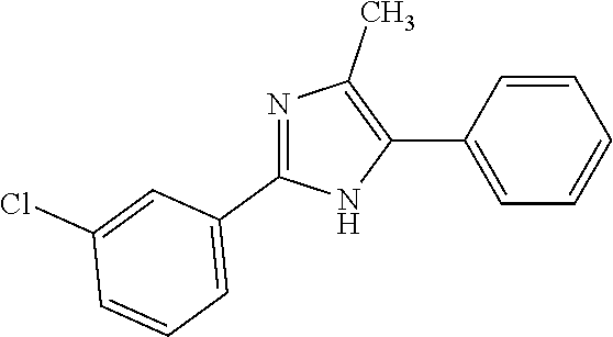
N1=C(C2=CC=CC(Cl)=C2)NC(C2=CC=CC=C2)=C1C
